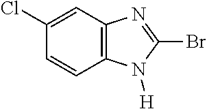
C1(Cl)=CC2=C(C=C1)N([H])C(Br)=N2
